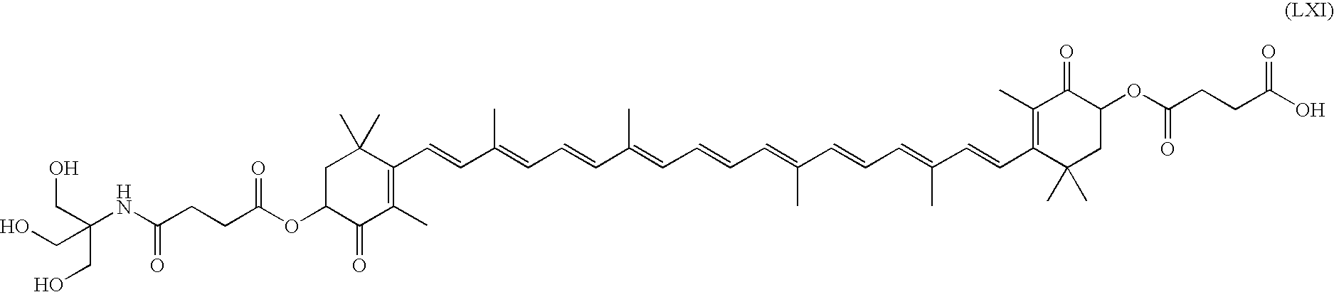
C1(C=CC(=CC=CC(=CC=CC=C(C=CC=C(C=CC2=C(C)C(=O)C(OC(CCC(O)=O)=O)CC2(C)C)C)C)C)C)=C(C)C(=O)C(OC(CCC(NC(CO)(CO)CO)=O)=O)CC1(C)C
